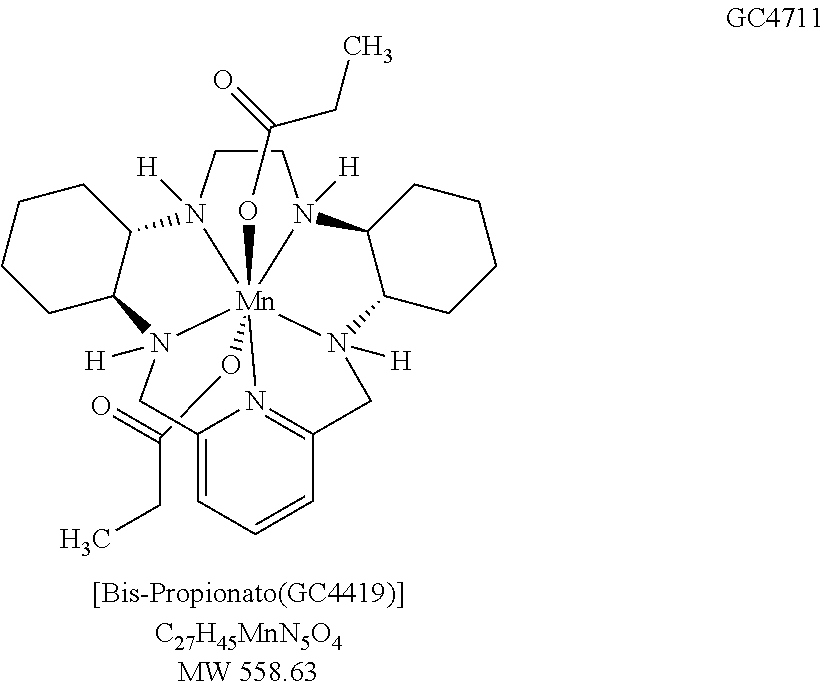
C1CN2([H])[Mn]345(OC(=O)CC)(OC(=O)CC)N1([H])C1C(CCCC1)N3([H])CC1=N4C(=CC=C1)CN5([H])C1C2CCCC1
